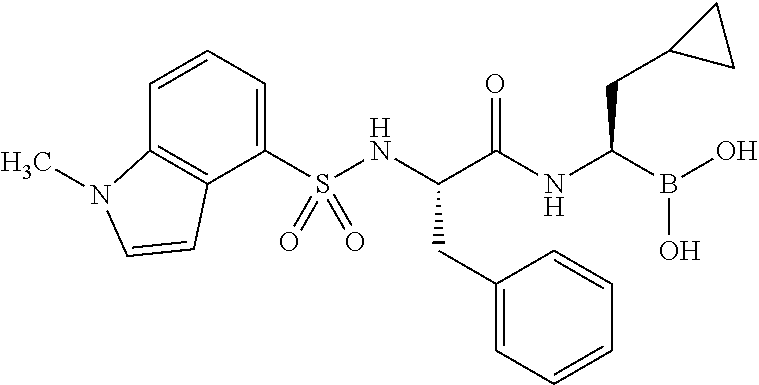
C1=CC=C(S(NC(C(NC(B(O)O)CC2CC2)=O)CC2=CC=CC=C2)(=O)=O)C2=C1N(C)C=C2
